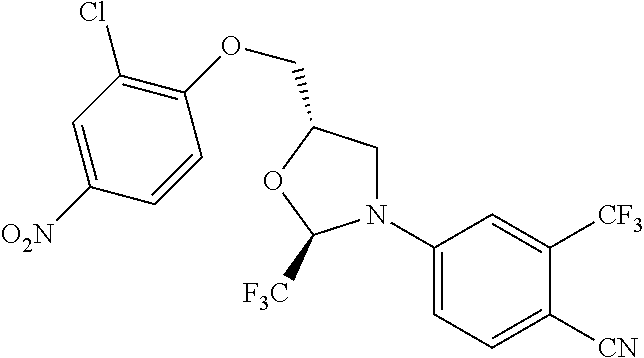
C1N(C2=CC=C([CN])C([CF3])=C2)C([F3C])OC1COC1=C(Cl)C=C([O2N])C=C1
